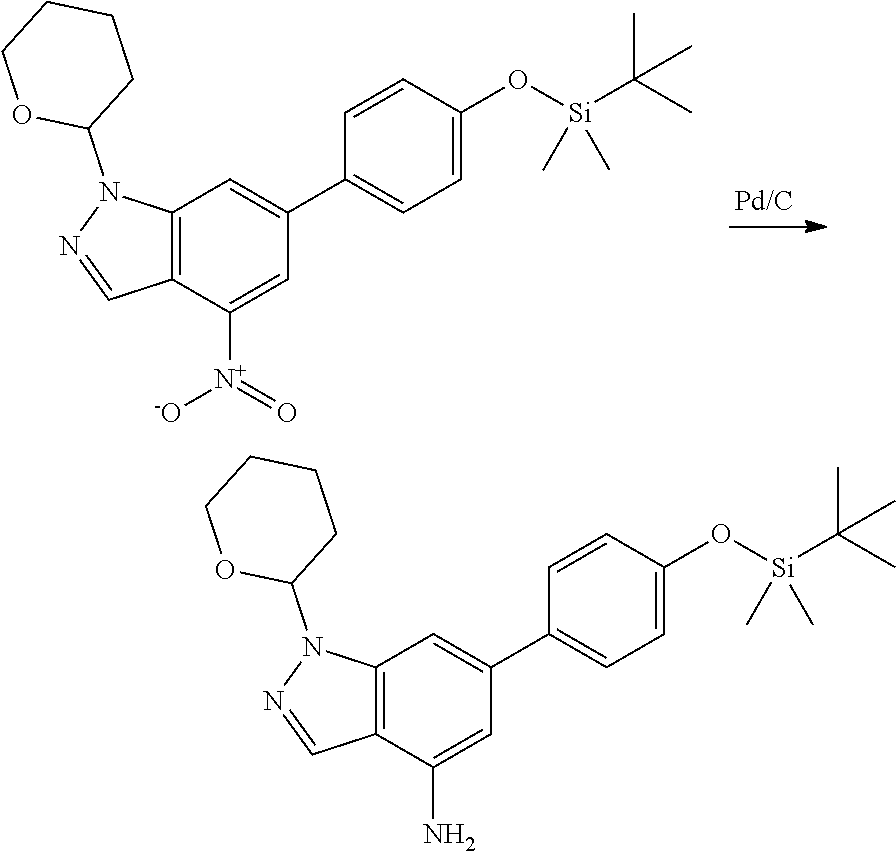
C12=C(C([N+](=O)[-O])=CC(C3=CC=C(O[Si](C(C)(C)C)(C)C)C=C3)=C1)C=NN2C1CCCCO1.C12=C(C(N)=CC(C3=CC=C(O[Si](C(C)(C)C)(C)C)C=C3)=C1)C=NN2C1CCCCO1
